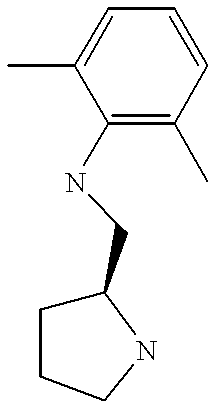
CC1=CC=CC(C)=C1NCC1CCCN1
